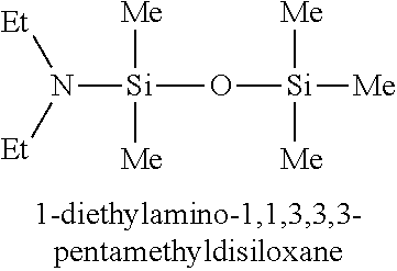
N([Si](O[Si]([Me])([Me])[Me])([Me])[Me])([Et])[Et]
